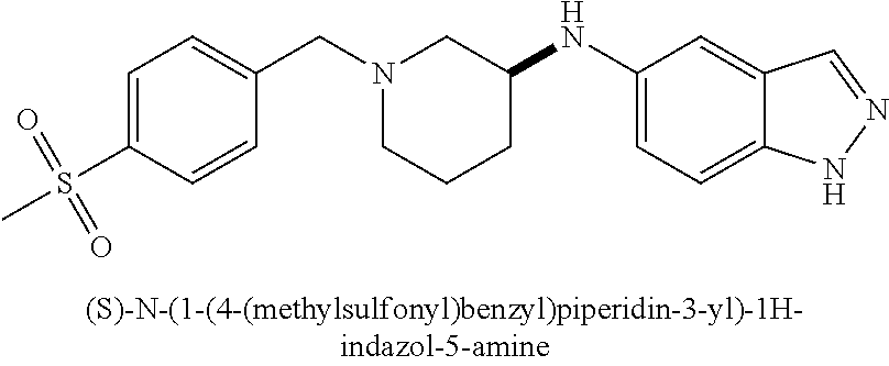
N1(CC2=CC=C(S(C)(=O)=O)C=C2)CCCC(NC2=CC=C3C(=C2)C=NN3)C1
